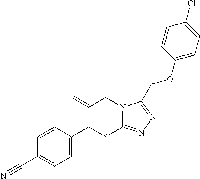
N1(CC=C)C(SCC2=CC=C(C#N)C=C2)=NN=C1COC1=CC=C(Cl)C=C1
